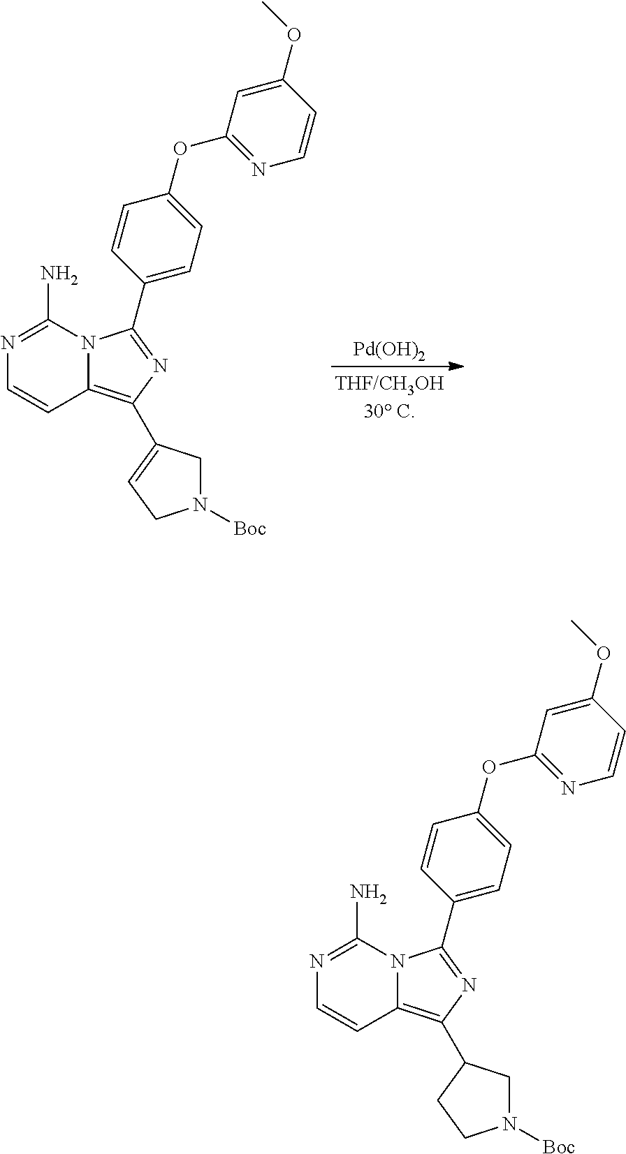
N1=C(N)N2C(=C(C3=CCN([Boc])C3)N=C2C2=CC=C(OC3=NC=CC(OC)=C3)C=C2)C=C1.[Pd(OH)2].N1=C(N)N2C(=C(C3CN([Boc])CC3)N=C2C2=CC=C(OC3=NC=CC(OC)=C3)C=C2)C=C1
